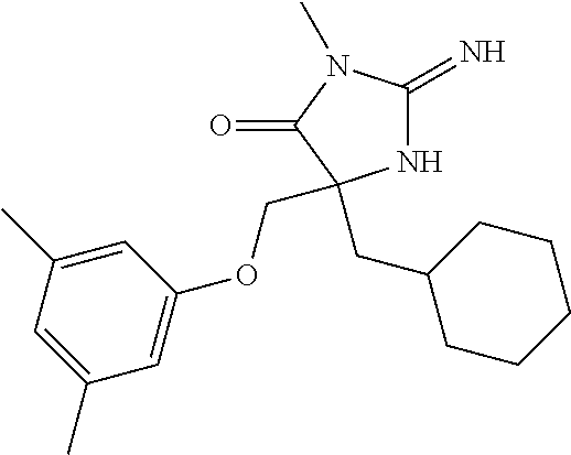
N1C(=N)N(C)C(=O)C1(CC1CCCCC1)COC1=CC(C)=CC(C)=C1
